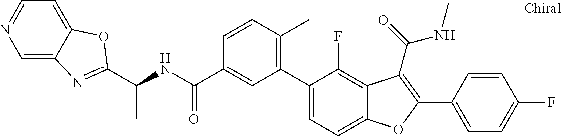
N(C(C1=CC(C2=CC=C3C(=C2F)C(C(=O)NC)=C(C2=CC=C(F)C=C2)O3)=C(C)C=C1)=O)C(C)C1=NC2=CN=CC=C2O1
